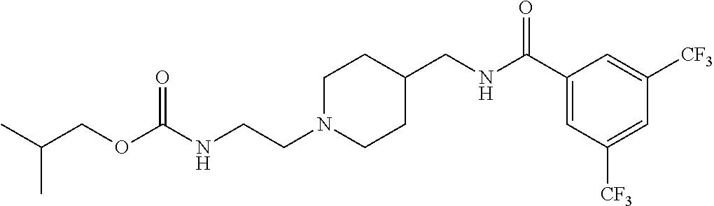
C1N(CCNC(OCC(C)C)=O)CCC(CNC(C2=CC([CF3])=CC([CF3])=C2)=O)C1
